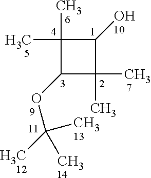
C1(C)(C)C(OC(C)(C)C)C(C)(C)C1O
